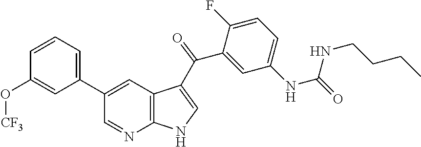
C12=C(C=C(C3=CC=CC(O[CF3])=C3)C=N1)C(C(C1=CC(NC(=O)NCCCC)=CC=C1F)=O)=CN2
